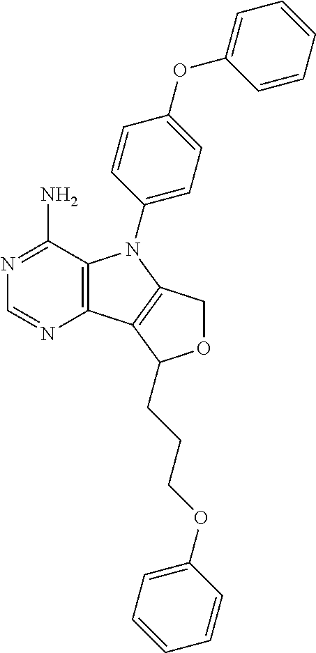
C12=C(C(N)=NC=N1)N(C1=CC=C(OC3=CC=CC=C3)C=C1)C1=C2C(CCCOC2=CC=CC=C2)OC1
